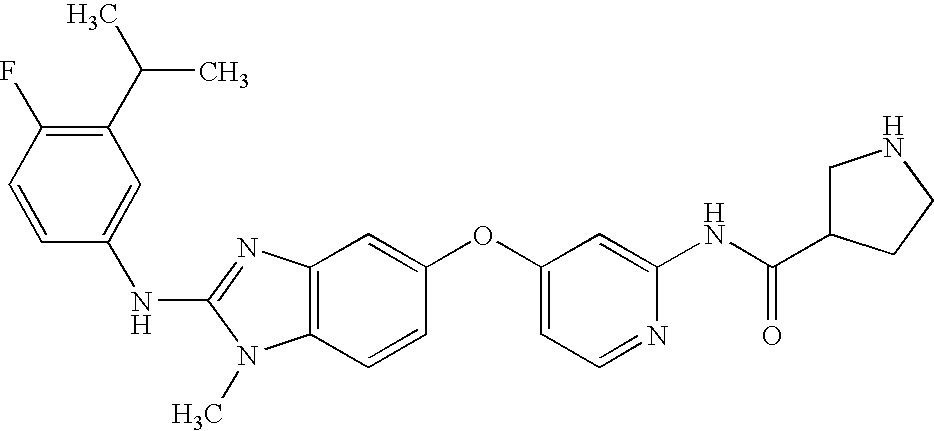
N(C1=NC2=C(N1C)C=CC(OC1=CC=NC(NC(C3CNCC3)=O)=C1)=C2)C1=CC(C(C)C)=C(F)C=C1
